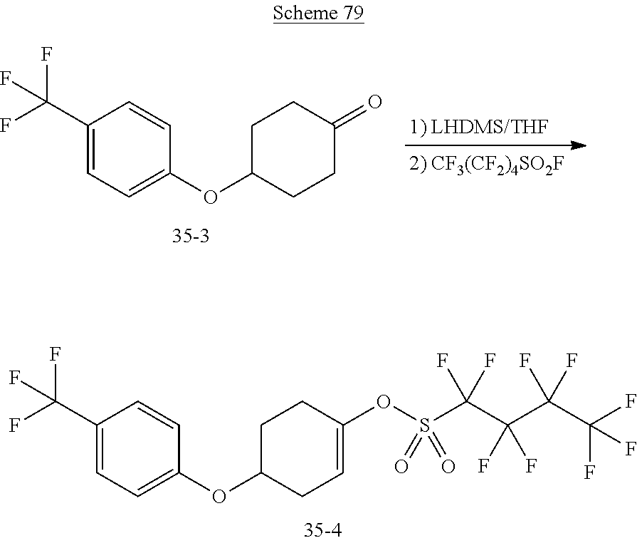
C1(C(F)(F)F)=CC=C(OC2CC=C(OS(C(C(C(C(F)(F)F)(F)F)(F)F)(F)F)(=O)=O)CC2)C=C1.C1(C(F)(F)F)=CC=C(OC2CCC(=O)CC2)C=C1
